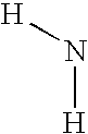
N([H])[H]
